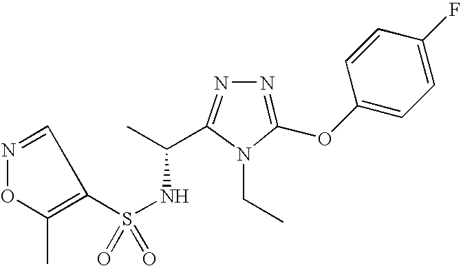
N1=C(OC2=CC=C(F)C=C2)N(CC)C(C(C)NS(=O)(=O)C2=C(C)ON=C2)=N1
